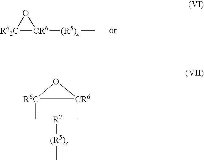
[CR6]1([(R5)z]C)[R62C]O1.[R6C]12[CR6](C[R7]([(R5)z]C)C1)O2
